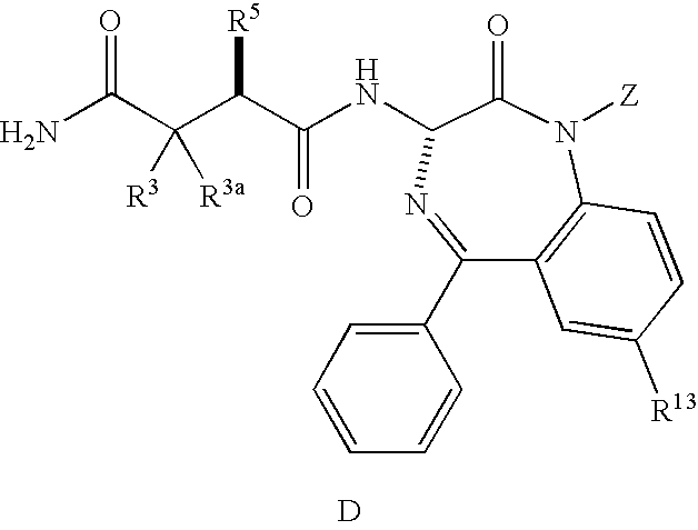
NC(C(C(C(NC1C(=O)N([Z])C2=C(C(C3=CC=CC=C3)=N1)C=C([R13])C=C2)=O)[R5])([R3])[R3a])=O.[D]
